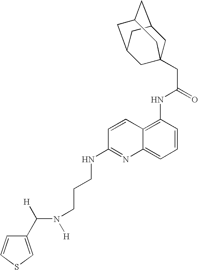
C1(C([H])N([H])CCCNC2=NC3=CC=CC(NC(CC45CC6CC(CC(C4)C6)C5)=O)=C3C=C2)=CSC=C1
